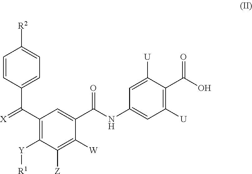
C1(C(C2=CC=C([R2])C=C2)=[X])=C([Y][R1])C([Z])=C([W])C(C(NC2=CC([U])=C(C(O)=O)C([U])=C2)=O)=C1
